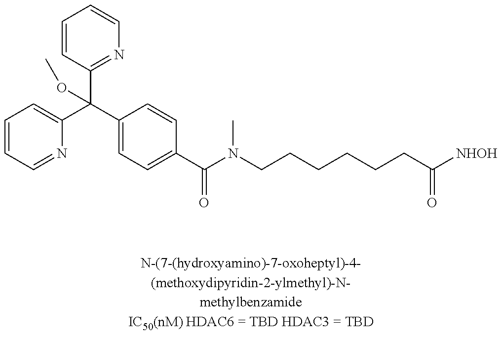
C1=CC=NC(C(C2=CC=C(C(N(CCCCCCC([NHOH])=O)C)=O)C=C2)(C2=NC=CC=C2)OC)=C1
